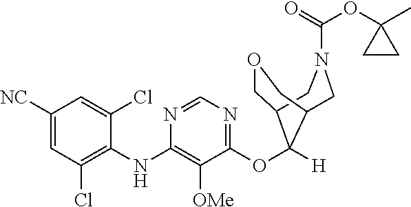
C1([NC])=CC(Cl)=C(NC2=C([OMe])C(OC3([H])C4COCC3CN(C(=O)OC3(C)CC3)C4)=NC=N2)C(Cl)=C1
